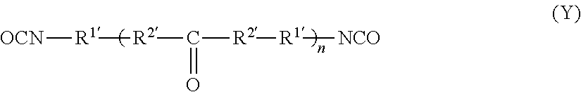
[OCN][R1][R2]C(=O)[R2][R1][NCO]
